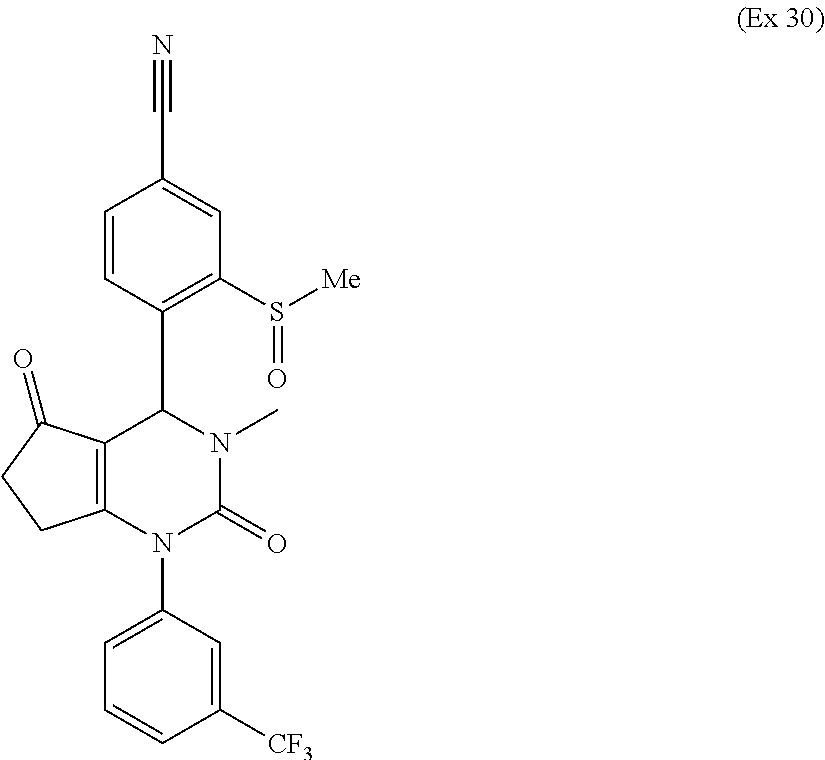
C12=C(C(=O)CC1)C(C1=C(S([Me])=O)C=C(C#N)C=C1)N(C)C(=O)N2C1=CC=CC([CF3])=C1
